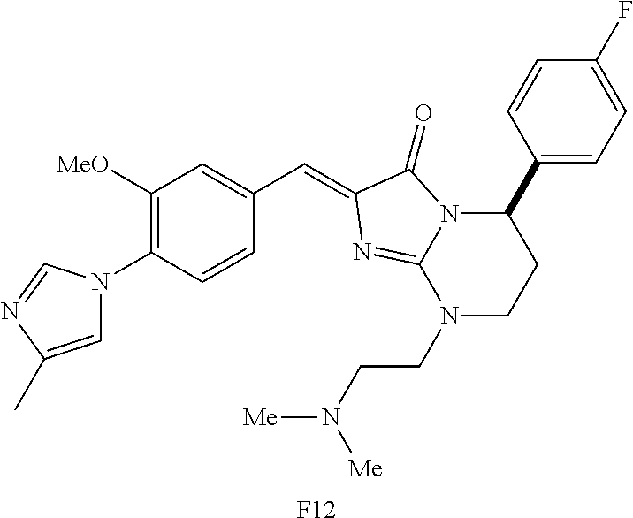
C1=C(C)N=CN1C1=C([MeO])C=C(C=C2C(=O)N3C(C4=CC=C(F)C=C4)CCN(CCN([Me])[Me])C3=N2)C=C1.[F12]
